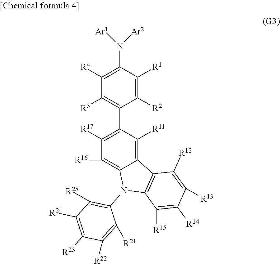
C1([R4])=C(N([Ar1])[Ar2])C([R1])=C([R2])C(C2=C([R17])C([R16])=C3C(=C2[R11])C2=C(N3C3=C([R25])C([R24])=C([R23])C([R22])=C3[R21])C([R15])=C([R14])C([R13])=C2[R12])=C1[R3]
